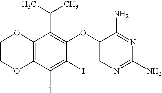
C12=C(C(I)=C(I)C(OC3=CN=C(N)N=C3N)=C1C(C)C)OCCO2
